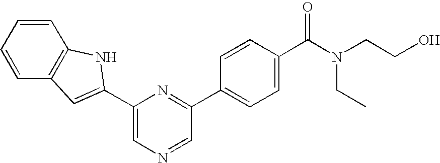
C1=C(C2=CC3=C(C=CC=C3)N2)N=C(C2=CC=C(C(N(CC)CCO)=O)C=C2)C=N1
